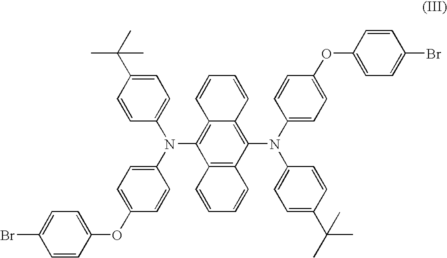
C1=CC2=C(N(C3=CC=C(C(C)(C)C)C=C3)C3=CC=C(OC4=CC=C(Br)C=C4)C=C3)C3=C(C(N(C4=CC=C(C(C)(C)C)C=C4)C4=CC=C(OC5=CC=C(Br)C=C5)C=C4)=C2C=C1)C=CC=C3
